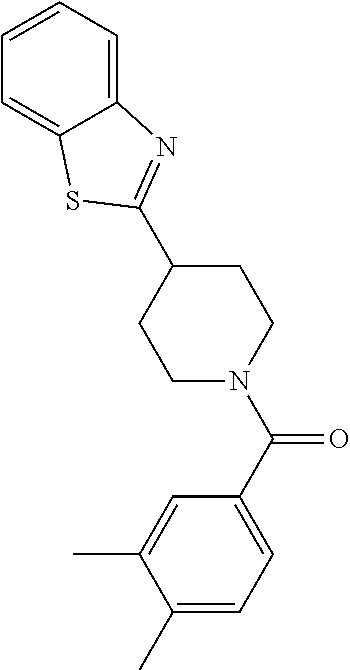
C1(C2=NC3=CC=CC=C3S2)CCN(C(C2=CC=C(C)C(C)=C2)=O)CC1
